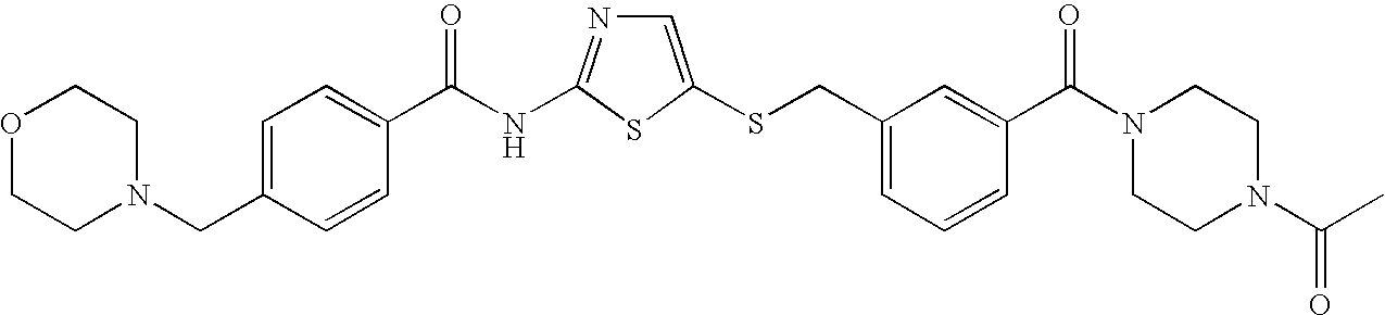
C1=C(SCC2=CC=CC(C(N3CCN(C(=O)C)CC3)=O)=C2)SC(NC(=O)C2=CC=C(CN3CCOCC3)C=C2)=N1
